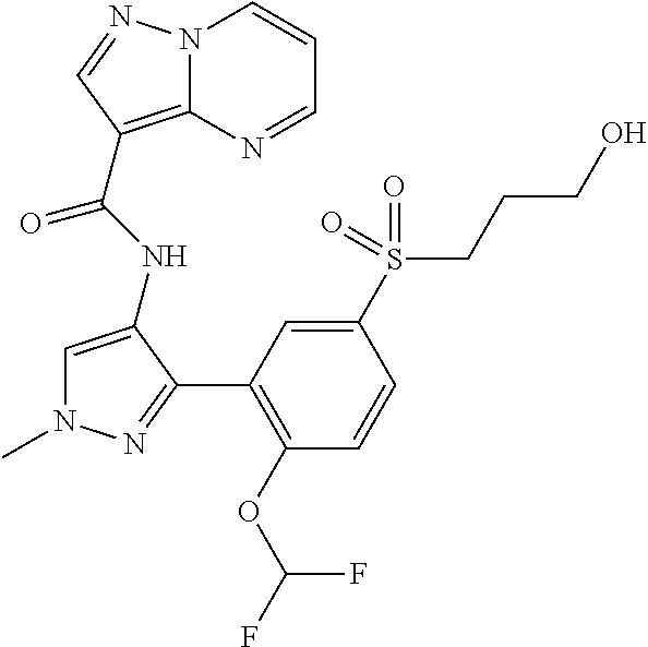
N12C(=C(C(NC3=CN(C)N=C3C3=C(OC(F)F)C=CC(S(CCCO)(=O)=O)=C3)=O)C=N1)N=CC=C2
